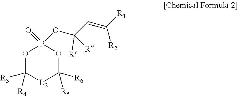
O1P(=O)(OC(C=C([R1])[R2])([R])[R])OC([R6])([R5])[L2]C1([R3])[R4]
